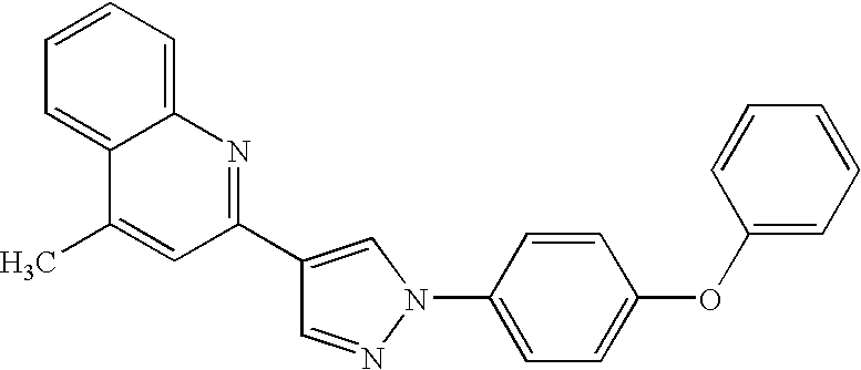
C1=NN(C2=CC=C(OC3=CC=CC=C3)C=C2)C=C1C1=NC2=CC=CC=C2C(C)=C1
